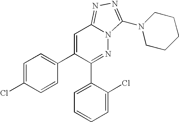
C1=C(Cl)C=CC(C2=CC3=NN=C(N4CCCCC4)N3N=C2C2=CC=CC=C2Cl)=C1
